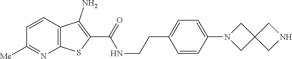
C1=CC2=C(N=C1[Me])SC(C(=O)NCCC1=CC=C(N3CC4(C3)CNC4)C=C1)=C2N
